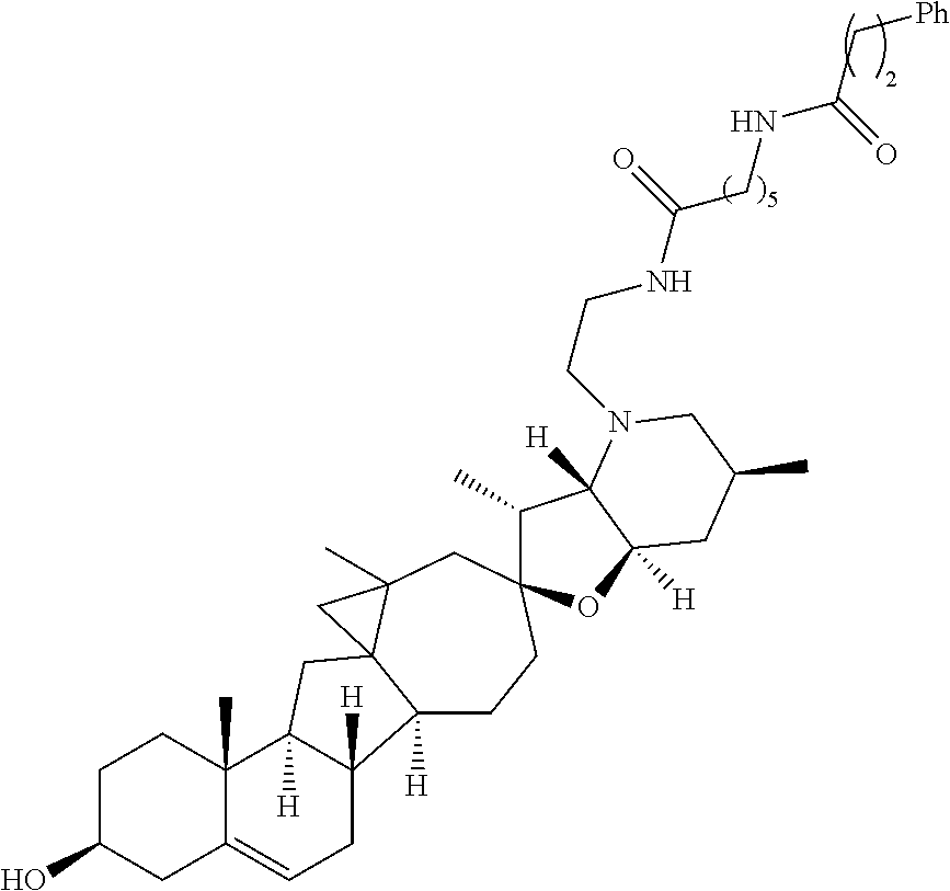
C1C(O)CC2=CCC3([H])C([H])(C2(C)C1)CC12C3([H])CCC3(CC1(C)C2)C(C)C1([H])C([H])(O3)CC(C)CN1CCNC(CNC(C[Ph])=O)=O
